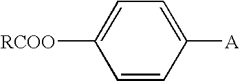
[RCOO]C1=CC=C([A])C=C1
